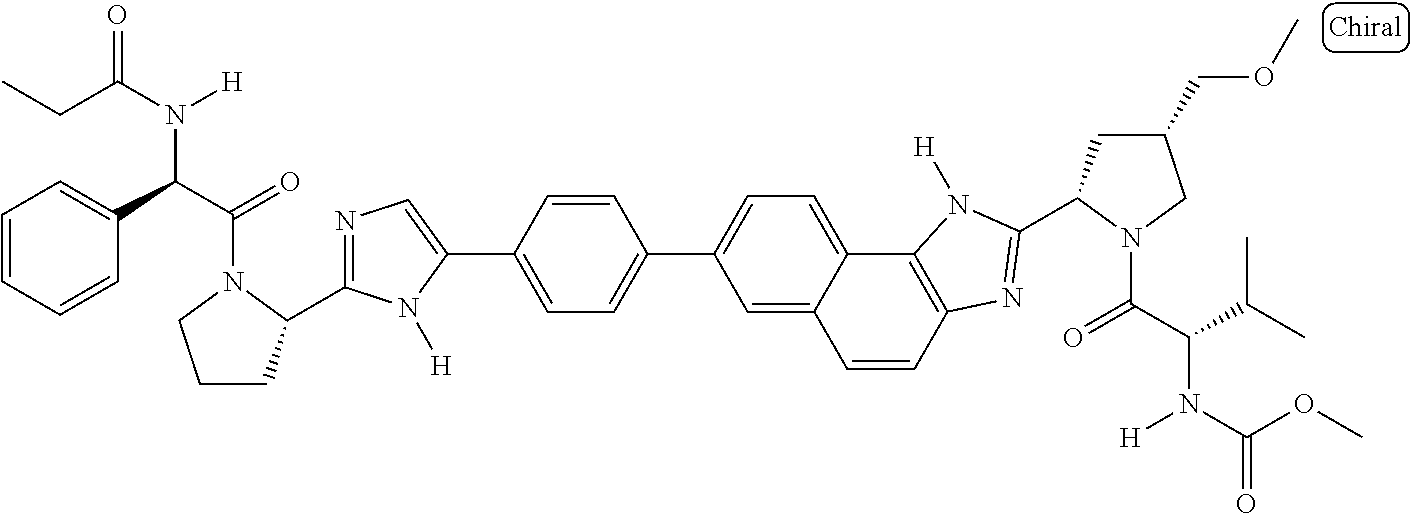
C1=C2C(=CC=C1C1=CC=C(C3=CN=C(C4CCCN4C(C(C4=CC=CC=C4)N([H])C(CC)=O)=O)N3[H])C=C1)C1=C(C=C2)N=C(C2CC(COC)CN2C(C(C(C)C)N(C(OC)=O)[H])=O)N1[H]
